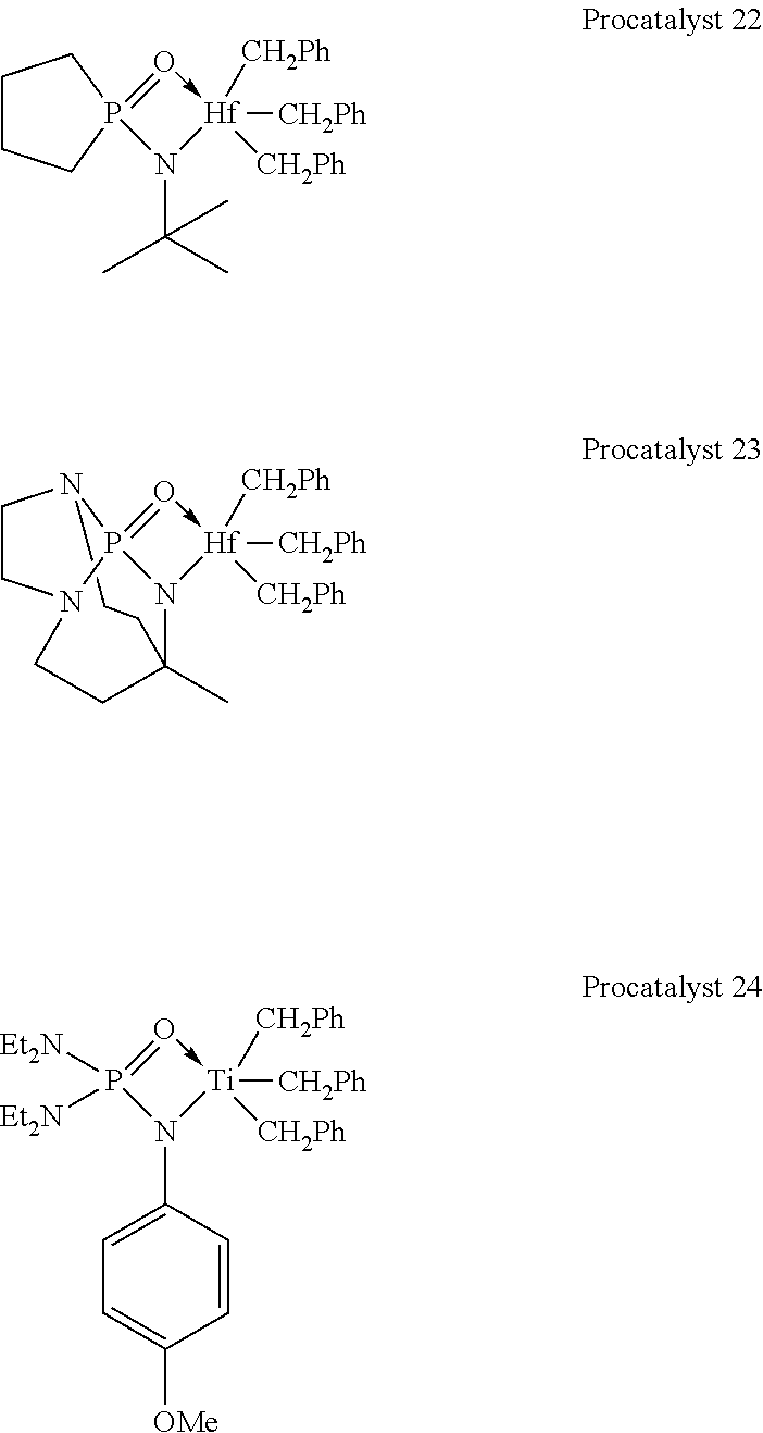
C(N1[Hf]([CH2Ph])([CH2Ph])([CH2Ph])-O=P12CCCC2)(C)(C)C.C1N2P34=O->[Hf]([CH2Ph])([CH2Ph])([CH2Ph])N3C(C)(CCN4CC2)C1.C1=C([OMe])C=CC(N2[Ti]([CH2Ph])([CH2Ph])([CH2Ph])-O=P2([Et2N])[Et2N])=C1
